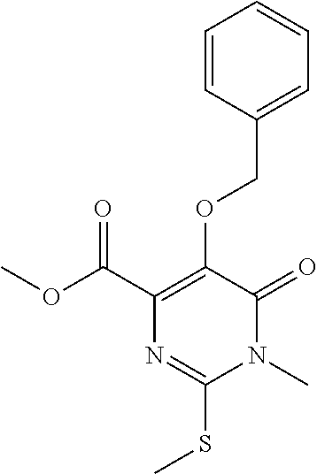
O(C(C1=C(OCC2=CC=CC=C2)C(=O)N(C)C(SC)=N1)=O)C
